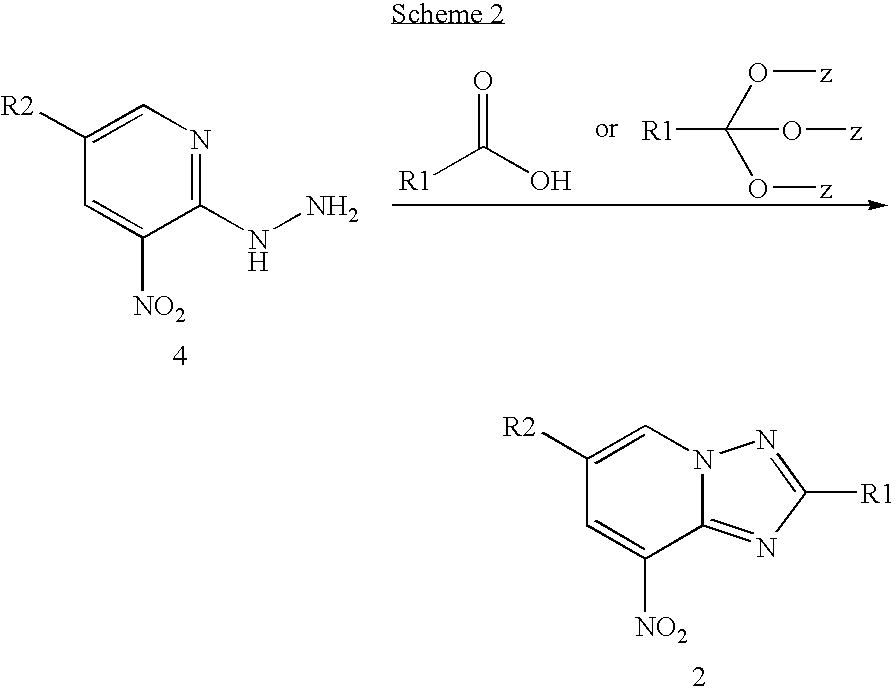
C1([R2])=CN2C(=NC([R1])=N2)C([NO2])=C1.C1([R2])=CN=C(NN)C([NO2])=C1.[R1]C(O)=O.[R1]C(O[z])(O[z])O[z]
